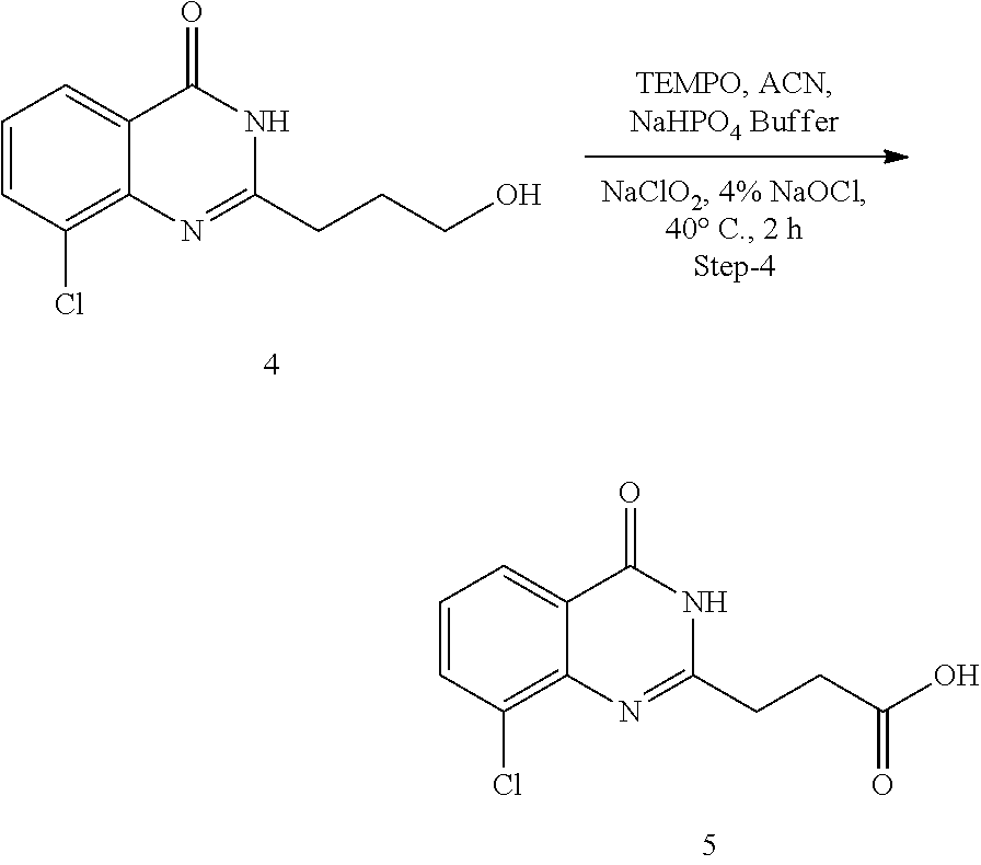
C1=CC(Cl)=C2C(=C1)C(=O)NC(CCC(O)=O)=N2.C1=CC(Cl)=C2C(=C1)C(=O)NC(CCCO)=N2
